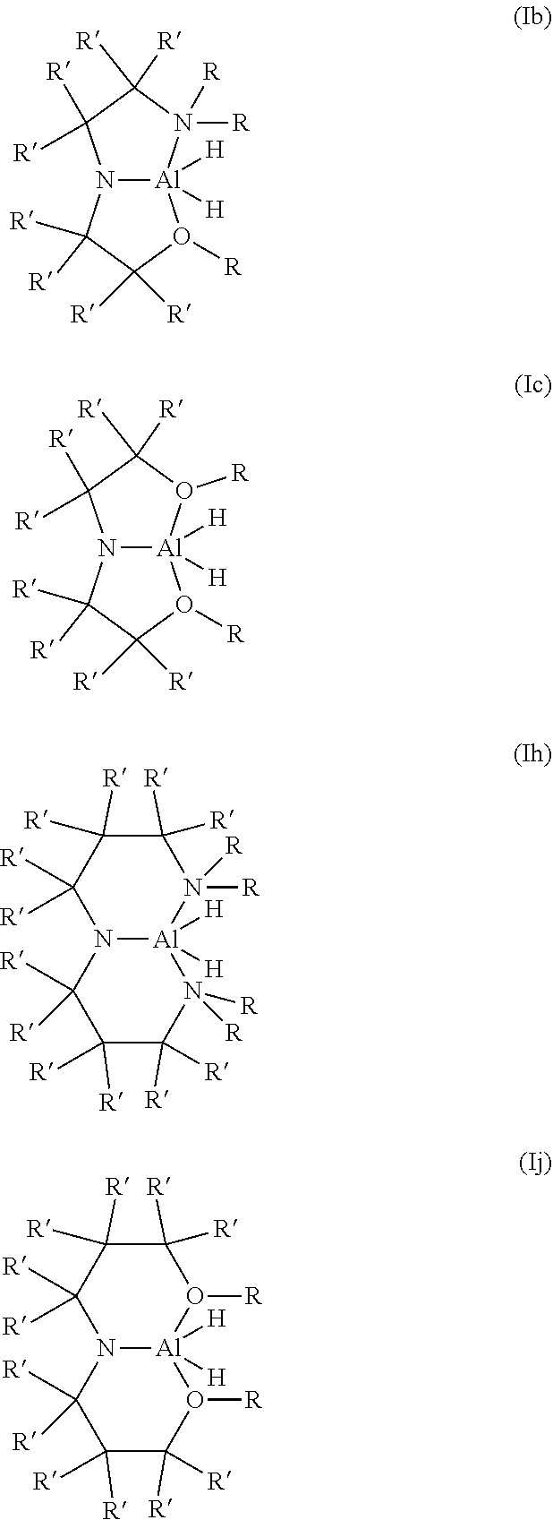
N12[Al]([H])([H])(O([R])C([R])([R])C1([R])[R])N([R])([R])C([R])([R])C2([R])[R].N12[Al]([H])([H])(O([R])C([R])([R])C1([R])[R])O([R])C([R])([R])C2([R])[R].C1([R])([R])C([R])([R])C([R])([R])N2[Al]([H])([H])(N1([R])[R])N([R])([R])C([R])([R])C([R])([R])C2([R])[R].C1([R])([R])C([R])([R])C([R])([R])N2[Al]([H])([H])(O1[R])O([R])C([R])([R])C([R])([R])C2([R])[R]
